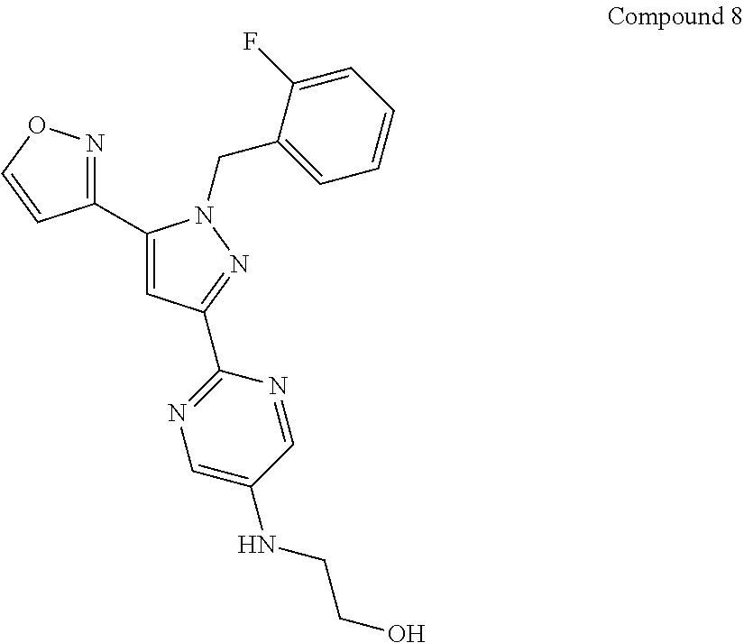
C1(C2=CC(C3=NC=C(NCCO)C=N3)=NN2CC2=CC=CC=C2F)=NOC=C1
